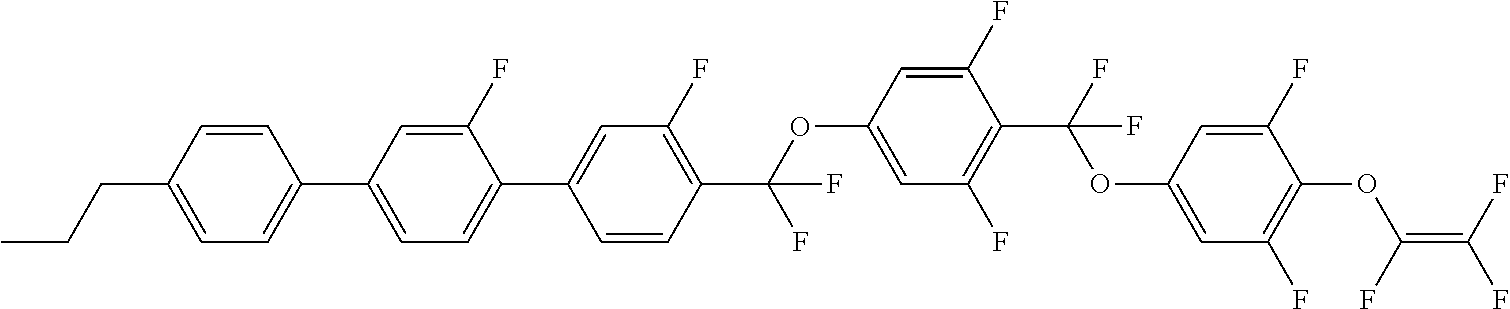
O(C1=CC(F)=C(C(F)(OC2=CC(F)=C(OC(=C(F)F)F)C(F)=C2)F)C(F)=C1)C(C1=C(F)C=C(C2=CC=C(C3=CC=C(CCC)C=C3)C=C2F)C=C1)(F)F
